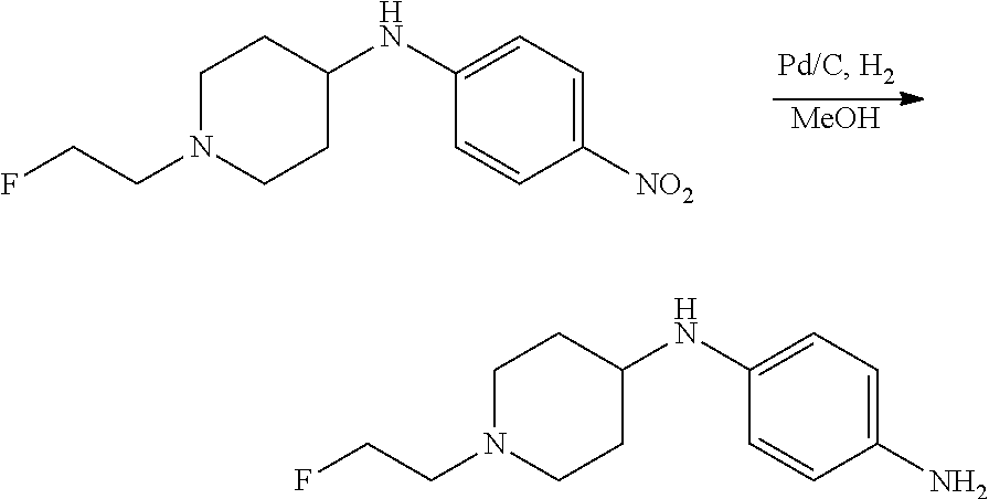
[MeOH].C1([NO2])=CC=C(NC2CCN(CCF)CC2)C=C1.C1(N)=CC=C(NC2CCN(CCF)CC2)C=C1
